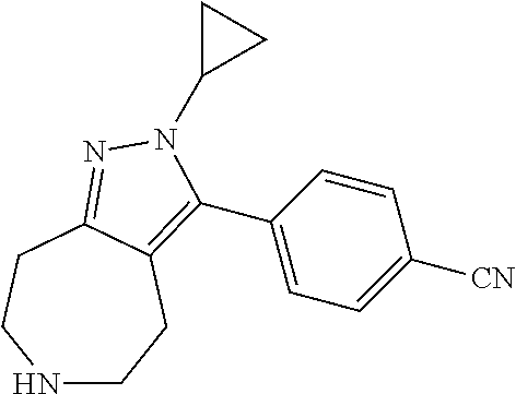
N1CCC2=C(C3=CC=C([CN])C=C3)N(C3CC3)N=C2CC1
